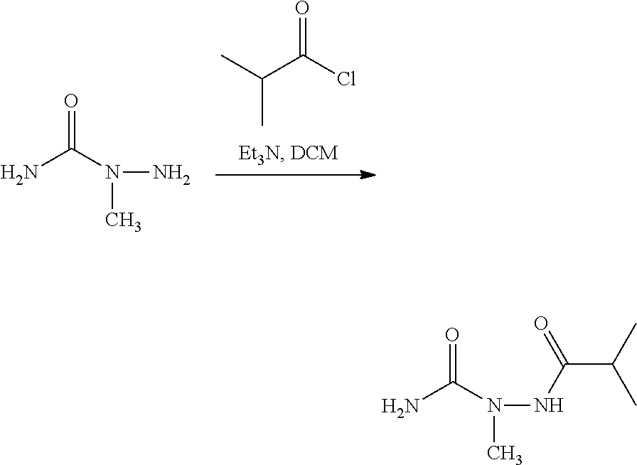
CC(C(Cl)=O)C.NC(N(C)N)=O.NC(N(C)NC(C(C)C)=O)=O
